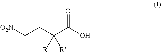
[O2N]CCC(C(O)=O)([R])[R]
